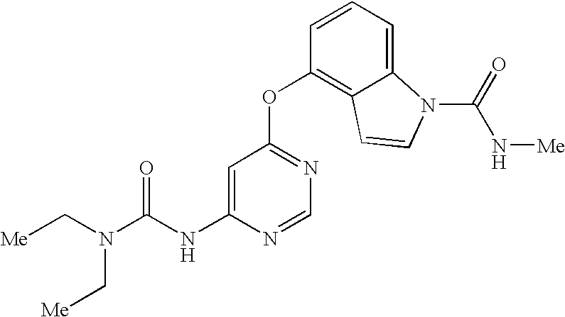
C(NC1=CC(OC2=C3C(=CC=C2)N(C(=O)N[Me])C=C3)=NC=N1)(N(C[Me])C[Me])=O
